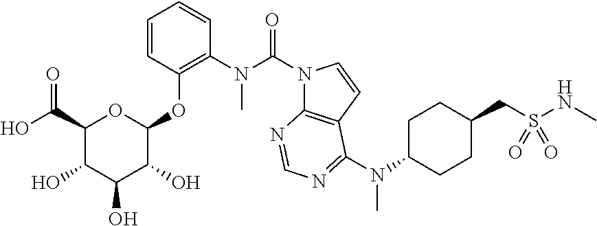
C1=CC(OC2OC(C(O)=O)C(O)C(O)C2O)=C(N(C(N2C3=C(C=C2)C(N(C)C2CCC(CS(NC)(=O)=O)CC2)=NC=N3)=O)C)C=C1
